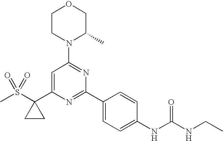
C1CN(C2=NC(C3=CC=C(NC(NCC)=O)C=C3)=NC(C3(S(C)(=O)=O)CC3)=C2)C(C)CO1
